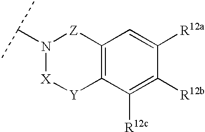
N1(C(C)C)[X][Y]C2=C([Z]1)C=C([R12a])C([R12b])=C2[R12c]
